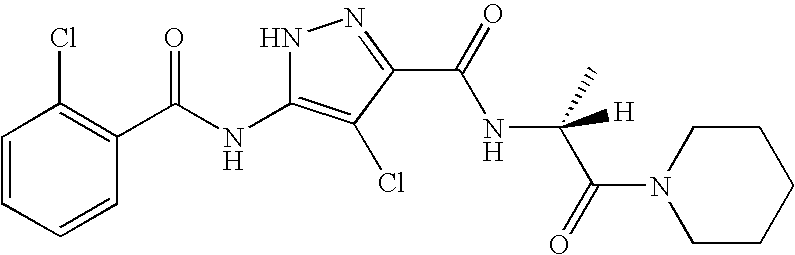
C1=CC=CC(C(NC2=C(Cl)C(C(NC(C)(C(N3CCCCC3)=O)[H])=O)=NN2)=O)=C1Cl
